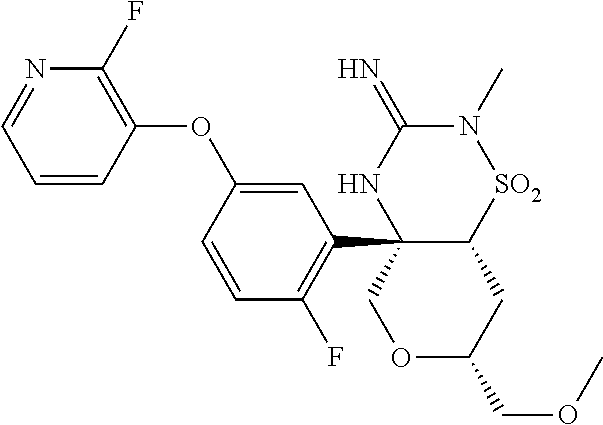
C1=CC(OC2=CC(C34C([SO2]N(C)C(=N)N3)CC(COC)OC4)=C(F)C=C2)=C(F)N=C1
